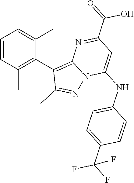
C1(C(=O)O)=NC2=C(C3=C(C)C=CC=C3C)C(C)=NN2C(NC2=CC=C(C(F)(F)F)C=C2)=C1
